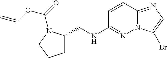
C1=CC2=NC=C(Br)N2N=C1NCC1CCCN1C(=O)OC=C
